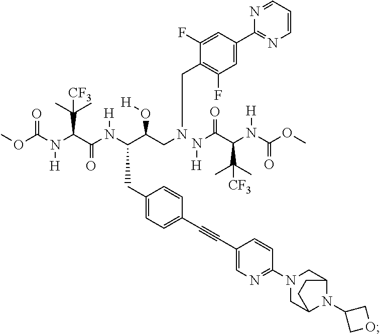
N(CC(C(N(C(C(C(C)(C)[CF3])N([H])C(=O)OC)=O)[H])CC1=CC=C(C#CC2=CN=C(N3CC4N(C5COC5)C(C3)CC4)C=C2)C=C1)O[H])CC1=C(F)C=C(C2=NC=CC=N2)C=C1F.N(C(C(N(C(OC)=O)[H])C(C)(C)[CF3])=O)[H]
